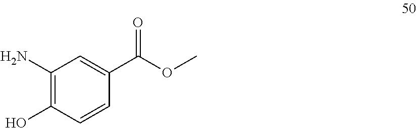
C1(N)=C(O)C=CC(C(OC)=O)=C1
